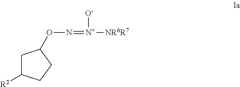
C1C([R2])CCC1ON=[N+]([NR6R7])[O-]
